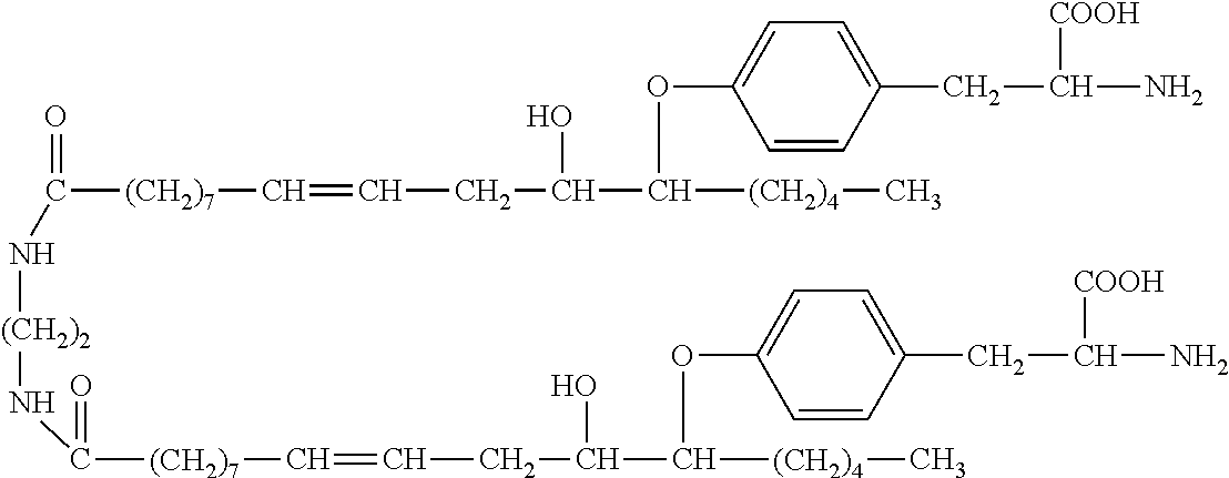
[(CH2)2](NC(=O)[(CH2)7]C=CCC(C([(CH2)4]C)OC1=CC=C(CC(N)[COOH])C=C1)O)NC([(CH2)7]C=CCC(O)C([(CH2)4]C)OC1=CC=C(CC(N)[COOH])C=C1)=O
